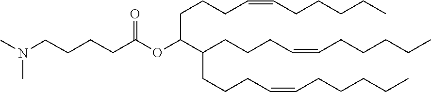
N(C)(C)CCCCC(=O)OC(CCCC=CCCCCC)C(CCCC=CCCCCC)CCCC=CCCCCC
